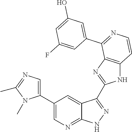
C1(C2=CN=C3C(=C2)C(C2=NC4=C(N2)C=CN=C4C2=CC(O)=CC(F)=C2)=NN3)=CN=C(C)N1C
